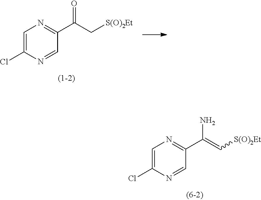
C1=C(Cl)N=CC(C(C[S(O)2Et])=O)=N1.C1=C(Cl)N=CC(C(=C[S(O)2Et])N)=N1
